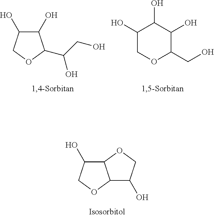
C12C(O)COC1C(O)CO2.C1(O)C(O)COC1C(CO)O.C1(O)COC(CO)C(O)C1O
